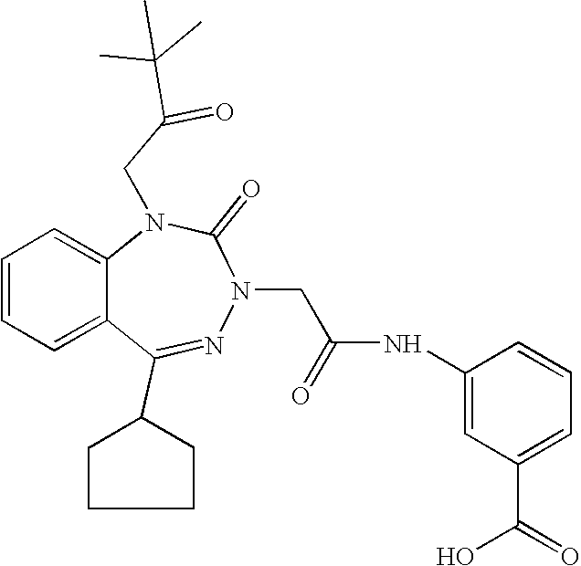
C1=CC=C2C(=C1)N(CC(=O)C(C)(C)C)C(=O)N(CC(NC1=CC(C(=O)O)=CC=C1)=O)N=C2C1CCCC1
